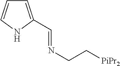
C1=C(C=NCC[PiPr2])NC=C1
